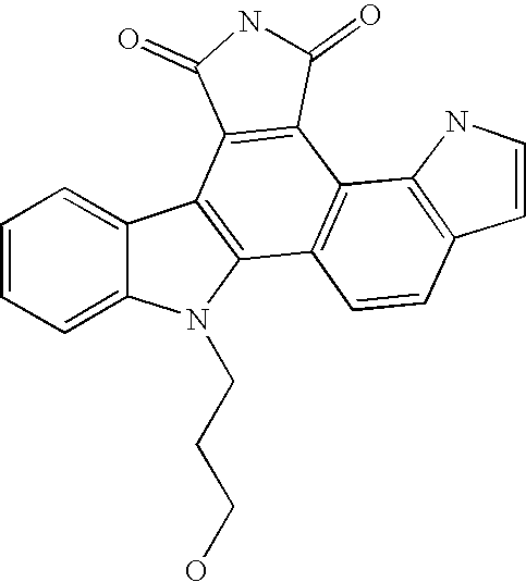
C1=CC=C2C(=C1)C1=C(N2CCCO)C2=C(C3=C1C(=O)NC3=O)C1=C(C=C2)C=CN1
